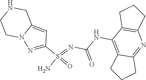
C(NC1=C2C(=NC3=C1CCC3)CCC2)(N=S(N)(=O)C1=NN2C(=C1)CNCC2)=O
